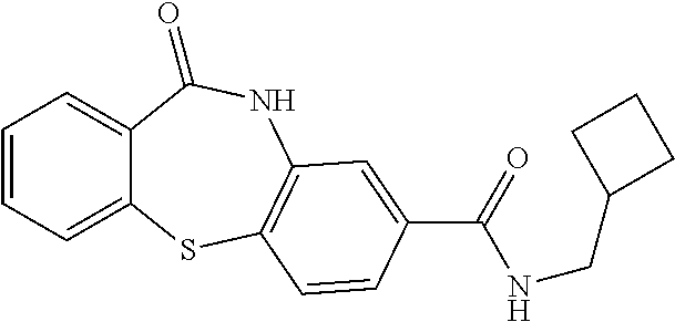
C1=CC=C2C(=C1)C(=O)NC1=C(S2)C=CC(C(=O)NCC2CCC2)=C1
